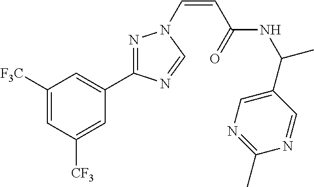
C1([F3C])=CC([CF3])=CC(C2=NN(C=CC(NC(C)C3=CN=C(C)N=C3)=O)C=N2)=C1
